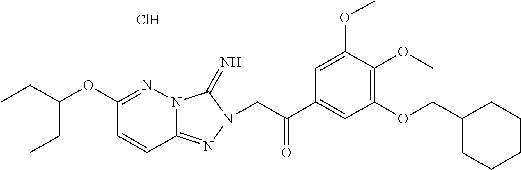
C1(OC(CC)CC)=NN2C(=NN(CC(C3=CC(OCC4CCCCC4)=C(OC)C(OC)=C3)=O)C2=N)C=C1.Cl
